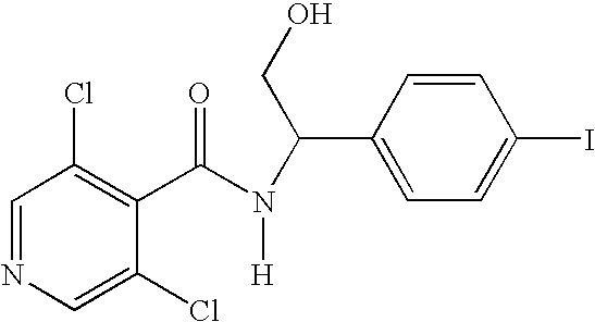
C1=NC=C(Cl)C(C(N([H])C(CO)C2=CC=C(I)C=C2)=O)=C1Cl
